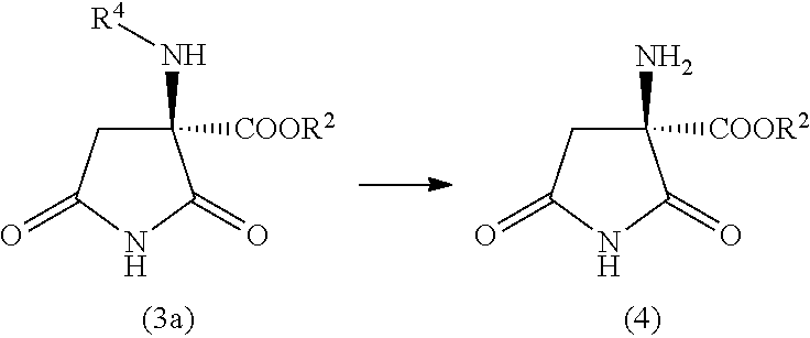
C1(N)([COOR2])CC(=O)NC1=O.C1(N[R4])([COOR2])CC(=O)NC1=O
